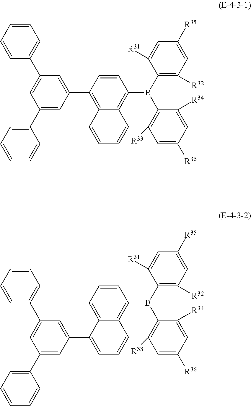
C1=C(C2=CC=CC=C2)C=C(C2=C3C(=C(B(C4=C([R32])C=C([R35])C=C4[R31])C4=C([R33])C=C([R36])C=C4[R34])C=C2)C=CC=C3)C=C1C1=CC=CC=C1.C1=C2C(=C(B(C3=C([R32])C=C([R35])C=C3[R31])C3=C([R33])C=C([R36])C=C3[R34])C=C1)C=CC=C2C1=CC(C2=CC=CC=C2)=CC(C2=CC=CC=C2)=C1
